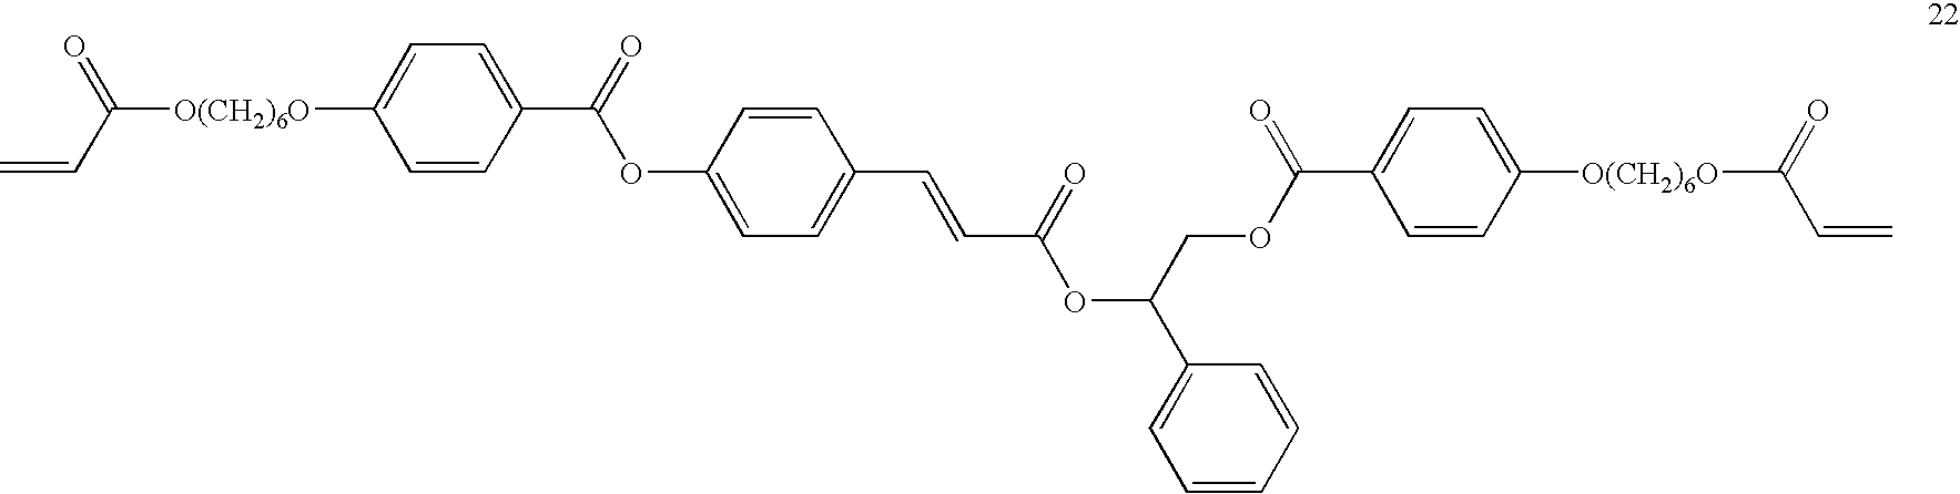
C=CC([O(CH2)6O]C1=CC=C(C(=O)OC2=CC=C(C=CC(=O)OC(COC(C3=CC=C([O(CH2)6O]C(=O)C=C)C=C3)=O)C3=CC=CC=C3)C=C2)C=C1)=O
